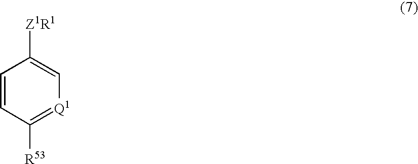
C1=CC([R53])=[Q1]C=C1[Z1R1]
